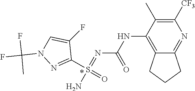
N(C1=C2C(=NC([CF3])=C1C)CCC2)C(N=S(N)(C1=NN(C(F)(F)C)C=C1F)=O)=O
